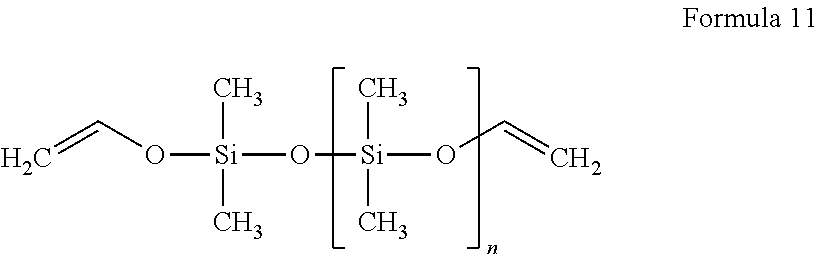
C=CO[Si](O[Si](OC=C)(C)C)(C)C
